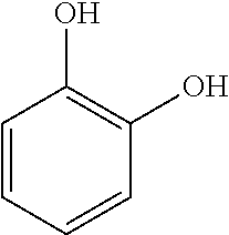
C1=CC=CC(O)=C1O
